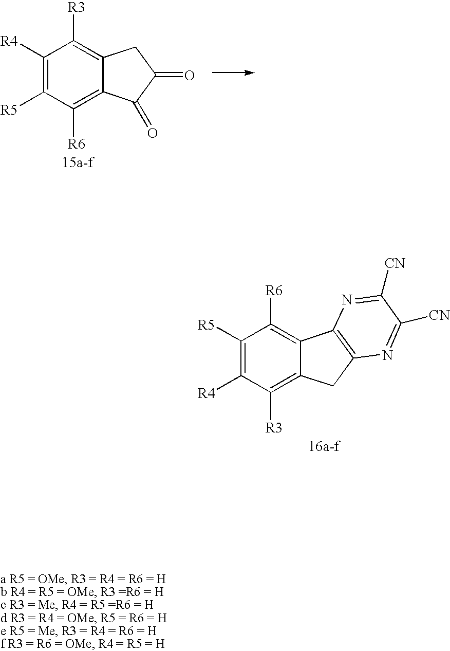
C1([R4])=C([R5])C([R6])=C2C(=C1[R3])CC(=O)C2=O.C1([R5])=C([R4])C([R3])=C2C(=C1[R6])C1=C(C2)N=C([CN])C([CN])=N1
